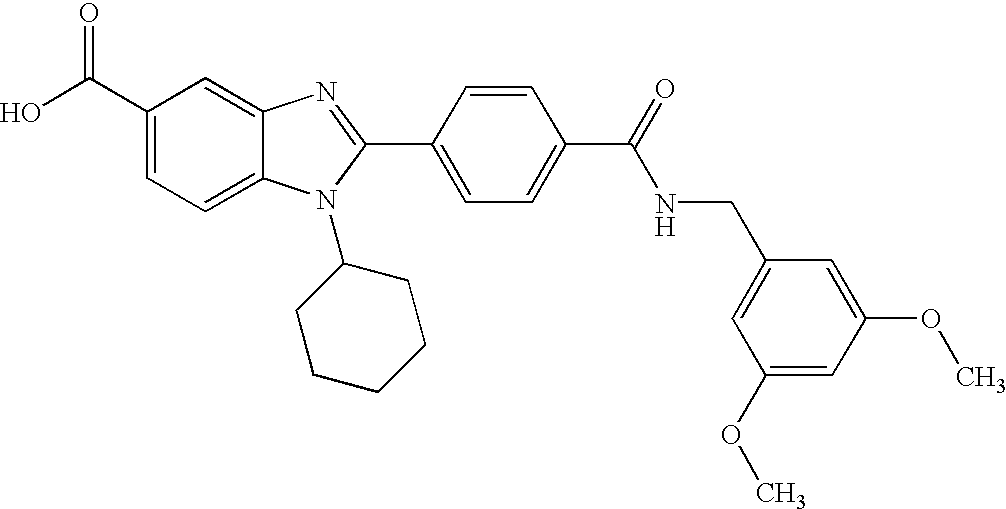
C1(C(O)=O)=CC=C2C(=C1)N=C(C1=CC=C(C(=O)NCC3=CC(OC)=CC(OC)=C3)C=C1)N2C1CCCCC1
